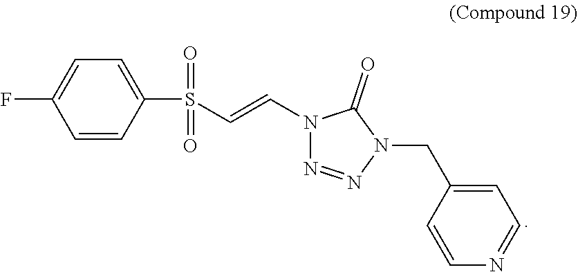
C1=CC(S(C=CN2N=NN(CC3=CC=NC=C3)C2=O)(=O)=O)=CC=C1F
